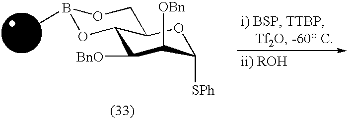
B1(C)OC2C(CO1)OC([SPh])C([OBn])C2[BnO]
